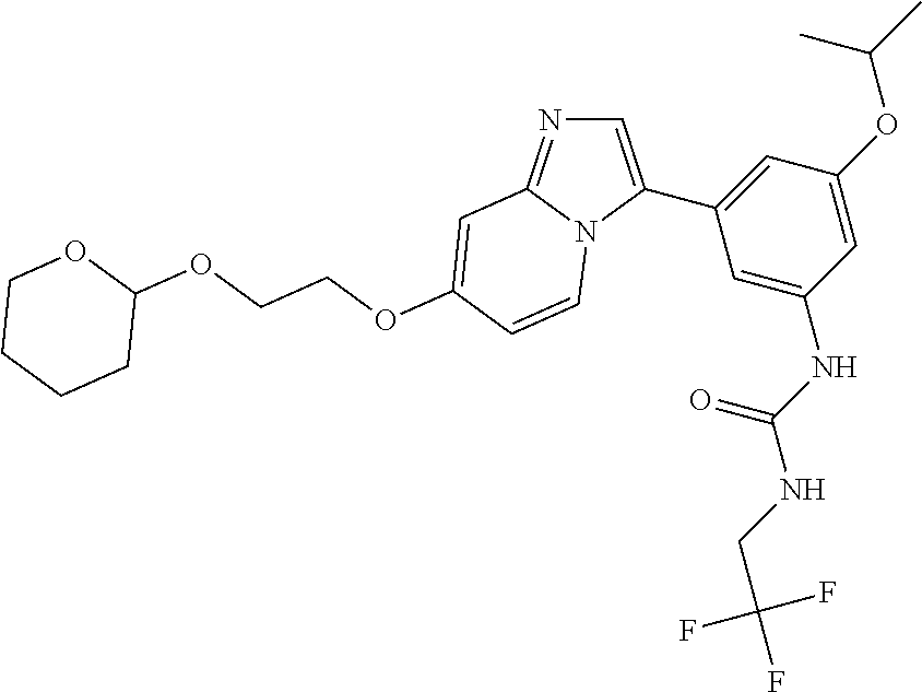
C1CC(OCCOC2=CC3=NC=C(C4=CC(OC(C)C)=CC(NC(=O)NCC(F)(F)F)=C4)N3C=C2)OCC1
